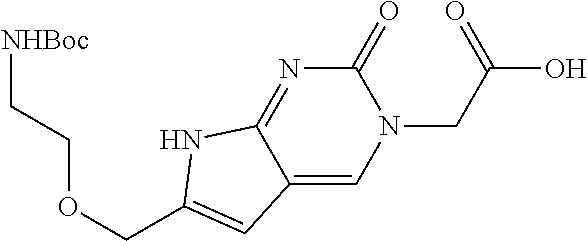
C1(=O)N=C2C(=CN1CC(=O)O)C=C(COCC[NHBoc])N2
